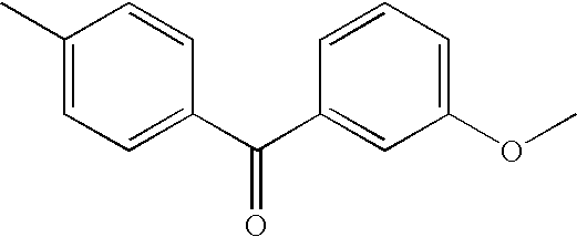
C1(C)=CC=C(C(C2=CC(OC)=CC=C2)=O)C=C1
